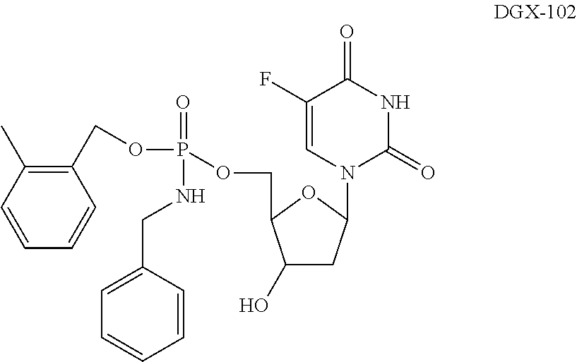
C1(COP(=O)(OCC2C(O)CC(N3C(=O)NC(=O)C(F)=C3)O2)NCC2=CC=CC=C2)=C(C)C=CC=C1
